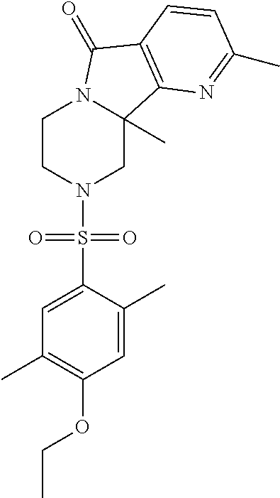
C1CN(S(C2=CC(C)=C(OCC)C=C2C)(=O)=O)CC2(C)N1C(=O)C1=C2N=C(C)C=C1
